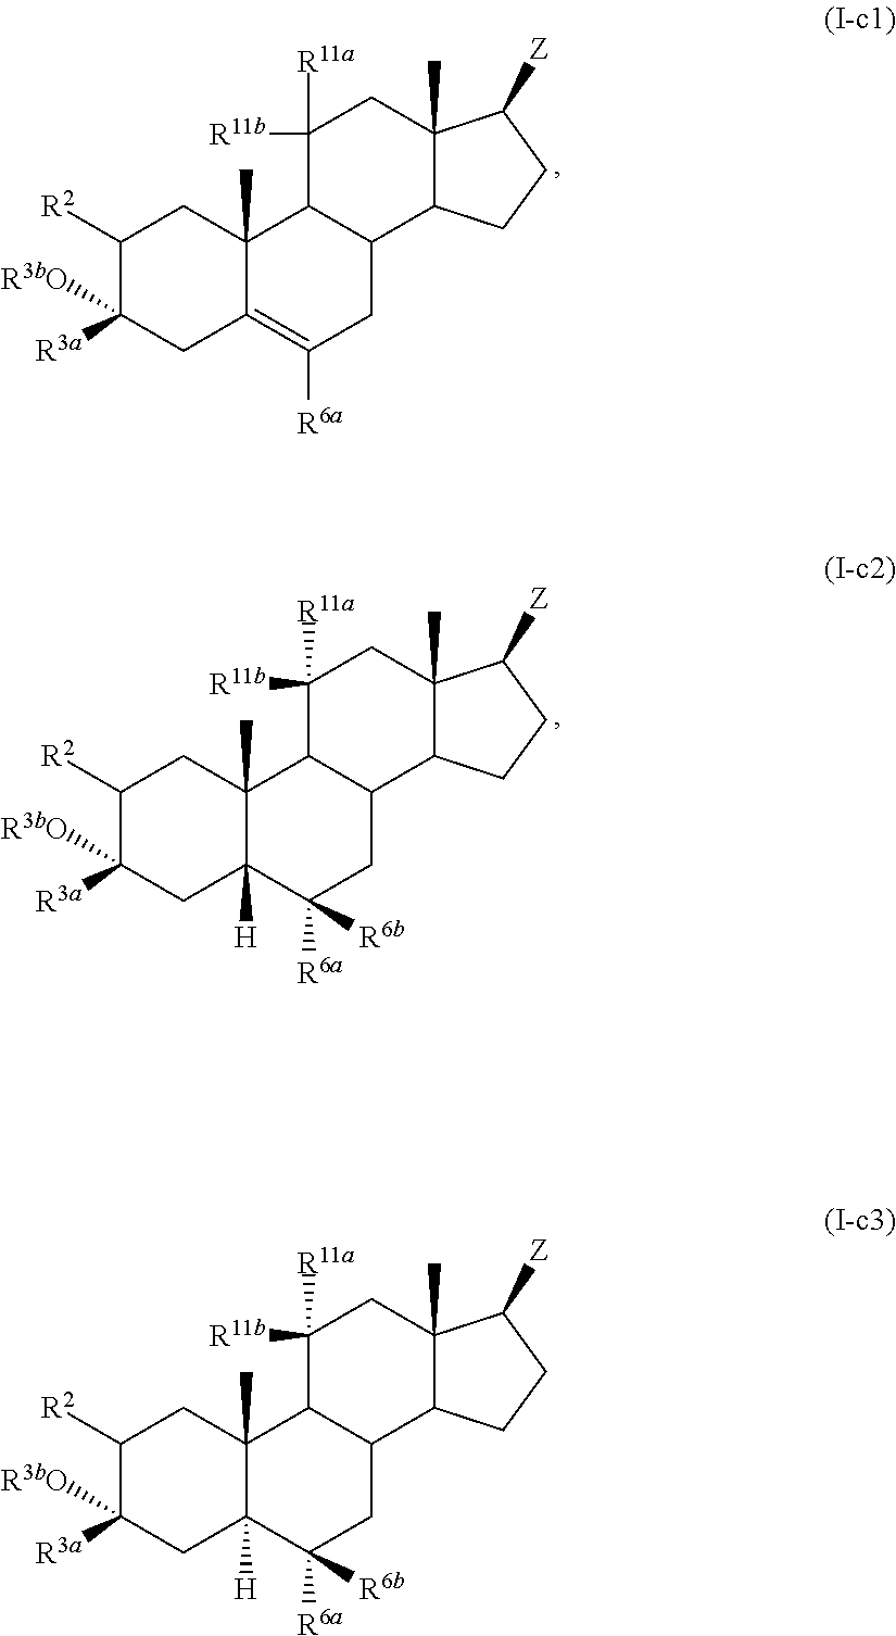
C1([R2])C([R3a])([R3bO])CC2=C([R6a])CC3C(C2(C)C1)C([R11b])([R11a])CC1(C)C3CCC1[Z].C1([R2])C([R3a])([R3bO])CC2([H])C(C)(C1)C1C(CC2([R6a])[R6b])C2C(C)(CC1([R11b])[R11a])C([Z])CC2.C1([R2])C([R3a])([R3bO])CC2([H])C(C)(C1)C1C(CC2([R6a])[R6b])C2C(C)(CC1([R11b])[R11a])C([Z])CC2
